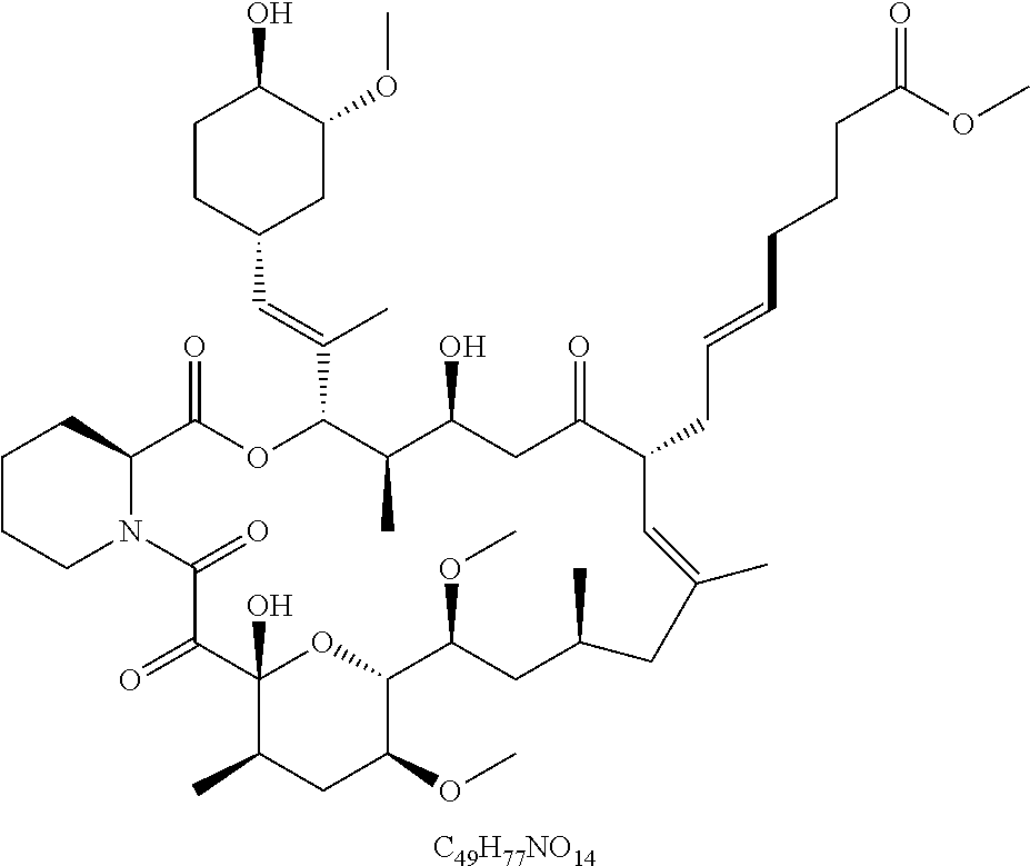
[C49H77NO14].C1CCN2C(C1)C(=O)OC(C(=CC1CC(OC)C(O)CC1)C)C(C)C(O)CC(=O)C(CC=CCCCC(=O)OC)C=C(C)CC(C)CC(OC)C1OC(O)(C(=O)C2=O)C(C)CC1OC
